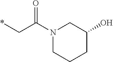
*CC(N1CCCC(O)C1)=O
